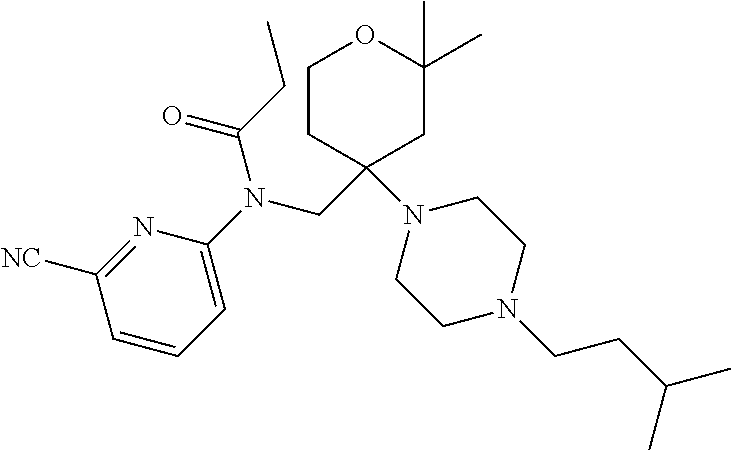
N1=C([NC])C=CC=C1N(CC1(N2CCN(CCC(C)C)CC2)CCOC(C)(C)C1)C(CC)=O
